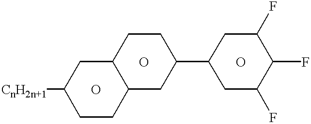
[CnH2n+1]C1CCC2C(C1)CCC(C1CC(F)C(F)C(F)C1)C2.O.O.O
